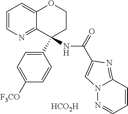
[HCO2H].C1=CN=C2C(=C1)OCCC2(C1=CC=C([F3CO])C=C1)NC(=O)C1=CN2C(=N1)C=CC=N2
